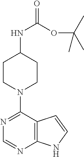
N1=C(N2CCC(NC(OC(C)(C)C)=O)CC2)C2=C(N=C1)NC=C2
